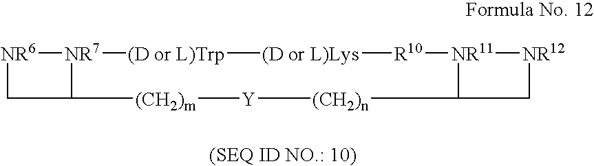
[NR6]1[NR7]2[(D or L)Trp][(D or L)Lys][R10][NR11]3[NR12]CC3[(CH2)n][Y][(CH2)m]C2C1
